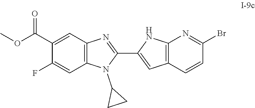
C1(C2=CC3=C(N2)N=C(Br)C=C3)=NC2=C(N1C1CC1)C=C(F)C(C(OC)=O)=C2
